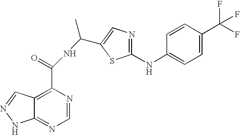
C12=NC=NC(C(=O)NC(C)C3=CN=C(NC4=CC=C(C(F)(F)F)C=C4)S3)=C1C=NN2
